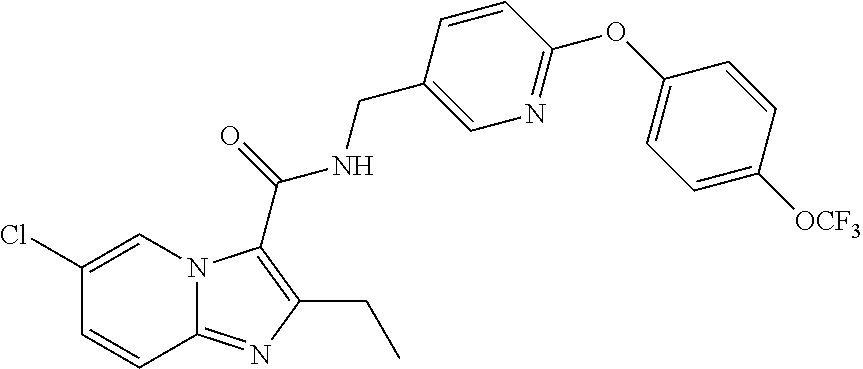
C1(Cl)=CN2C(=NC(CC)=C2C(NCC2=CN=C(OC3=CC=C([OCF3])C=C3)C=C2)=O)C=C1
